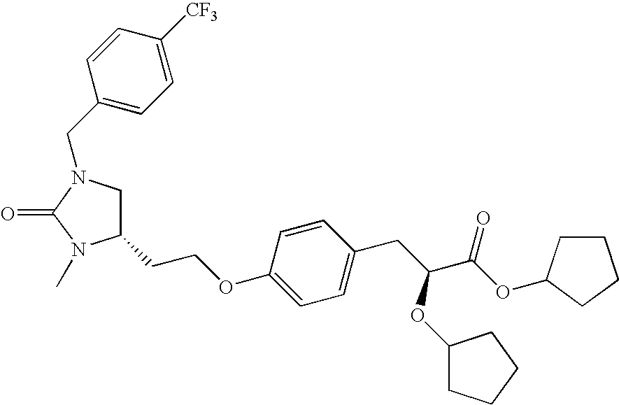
C1(CCOC2=CC=C(CC(C(OC3CCCC3)=O)OC3CCCC3)C=C2)CN(CC2=CC=C([CF3])C=C2)C(=O)N1C
